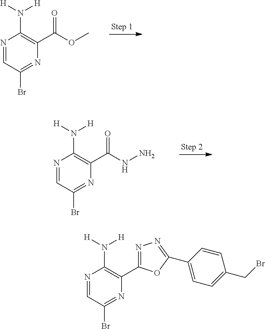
N1=CC(Br)=NC(C(=O)OC)=C1N([H])[H].N1=CC(Br)=NC(C(=O)NN)=C1N([H])[H].N1=CC(Br)=NC(C2=NN=C(C3=CC=C(CBr)C=C3)O2)=C1N([H])[H]
